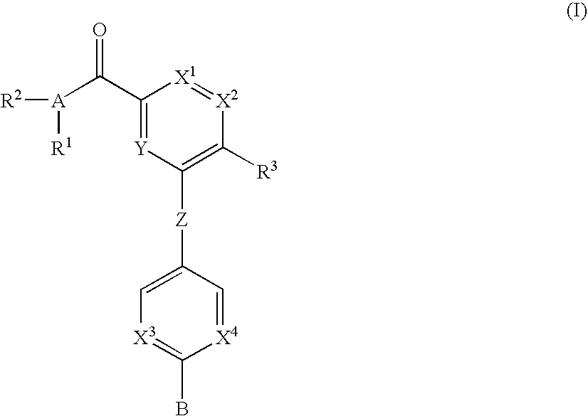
C1(C([A]([R2])[R1])=O)=[Y]C([Z]C2=C[X3]=C(B)[X4]=C2)=C([R3])[X2]=[X1]1
